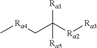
C[Ra4]CC([Ra2][Ra3])([Ra1])[Ra5]
